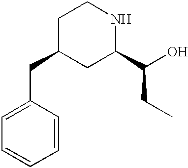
C1=CC(CC2CC(C(O)CC)NCC2)=CC=C1
